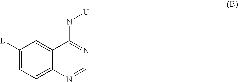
C1([L])=CC=C2C(=C1)C(N[U])=NC=N2
